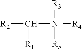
[R2]C([R1])[N+]([R4])([R3])[R5]
